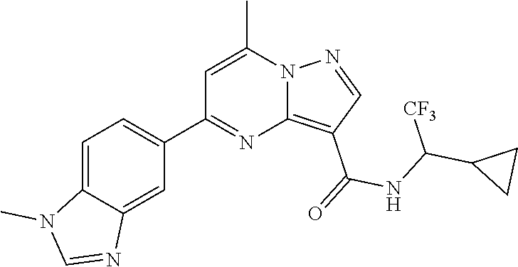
C12=C(C(=O)NC(C3CC3)[CF3])C=NN1C(C)=CC(C1=CC=C3C(=C1)N=CN3C)=N2
